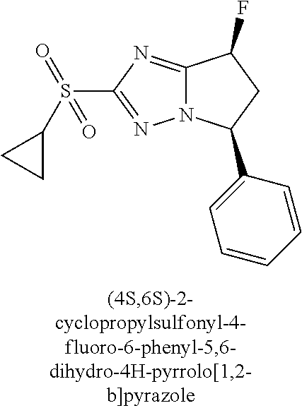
C12=NC(S(C3CC3)(=O)=O)=NN1C(C1=CC=CC=C1)CC2F
